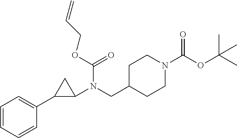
C1(N(CC2CCN(C(OC(C)(C)C)=O)CC2)C(=O)OCC=C)CC1C1=CC=CC=C1
